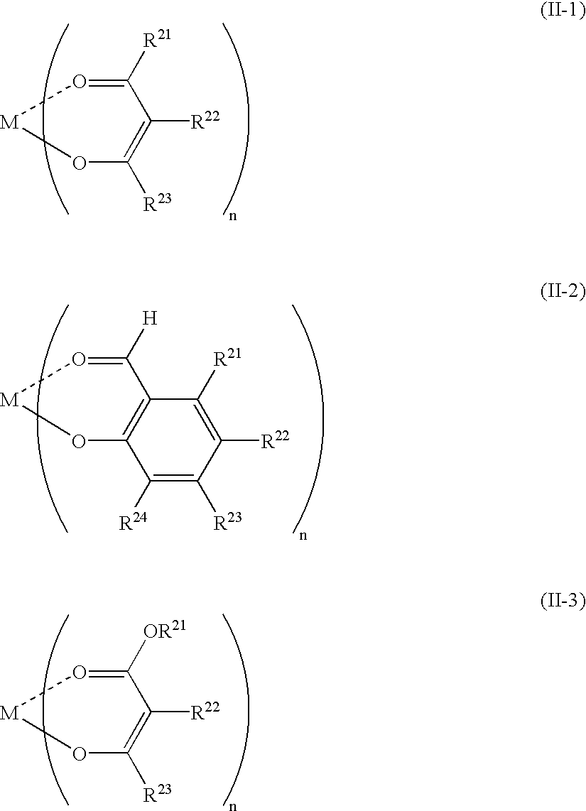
C1([R21])=O[M]OC([R23])=C1[R22].C1([R21])=C([R22])C([R23])=C([R24])C2=C1C([H])=O[M]O2.C1([OR21])=O[M]OC([R23])=C1[R22]
